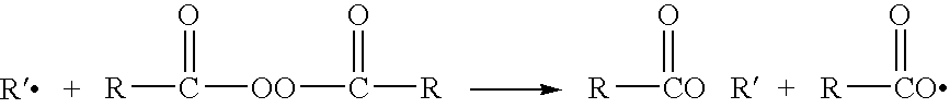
[R]C([OO]C([R])=O)=O.[R][CO]=O.[R][CO]=O
